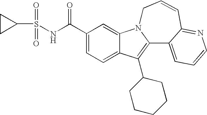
C12=CC=C(C(NS(C3CC3)(=O)=O)=O)C=C1N1C(=C2C2CCCCC2)C2=CC=CN=C2C=CC1
